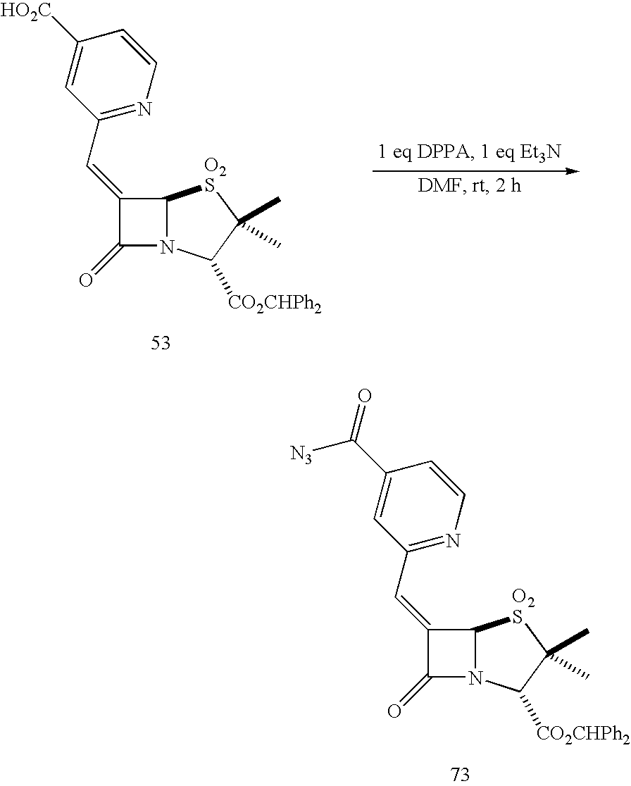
C1(C=C2C(=O)N3C2[O2S]C(C)(C)C3[CO2CHPh2])=NC=CC([HO2C])=C1.C1(C=C2C(=O)N3C2[O2S]C(C)(C)C3[CO2CHPh2])=NC=CC(C(=O)[N3])=C1
